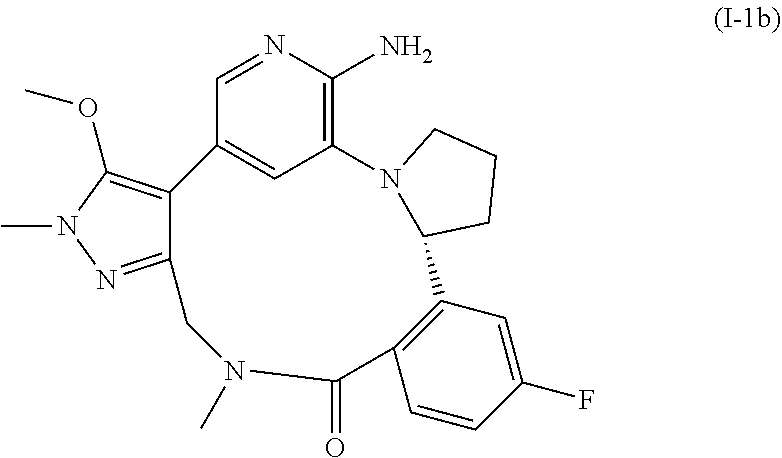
C12=NN(C)C(OC)=C1C1=CC(=C(N)N=C1)N1C(CCC1)C1=C(C=CC(F)=C1)C(=O)N(C)C2
